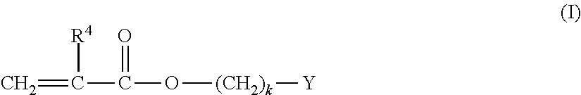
C=C(C(O[(CH2)k][Y])=O)[R4]
